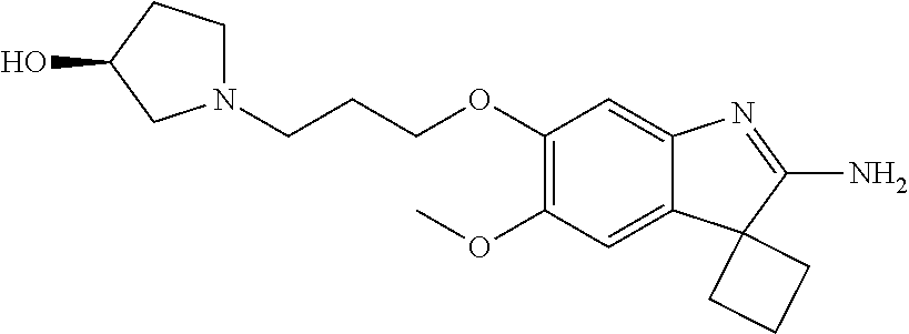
C1(OC)=C(OCCCN2CCC(O)C2)C=C2C(=C1)C1(C(N)=N2)CCC1
